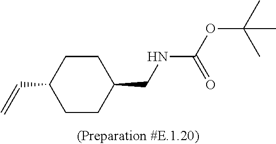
C1CC(C=C)CCC1CNC(OC(C)(C)C)=O
